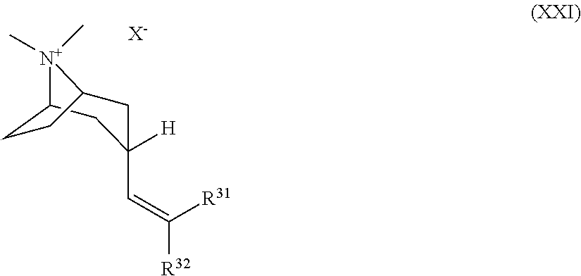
[N+]1(C)(C)C2CC(C=C([R31])[R32])([H])CC1CC2.[X-]
